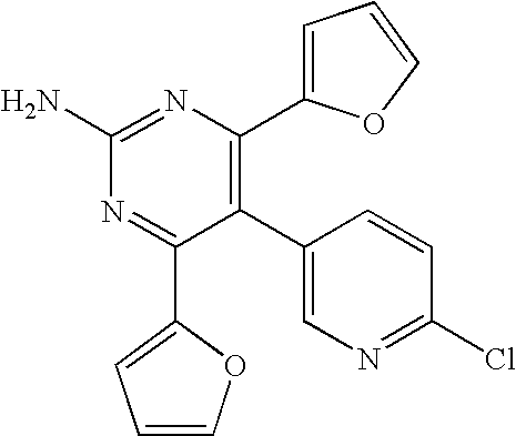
C1(N)=NC(C2=CC=CO2)=C(C2=CN=C(Cl)C=C2)C(C2=CC=CO2)=N1
